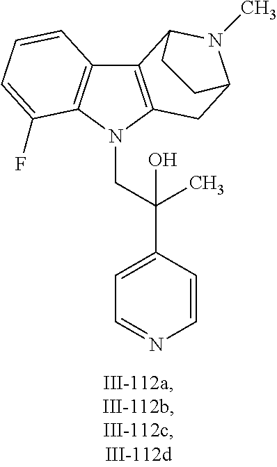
C12=C(N(CC(C3=CC=NC=C3)(C)O)C3=C1C=CC=C3F)CC1N(C)C2CC1
